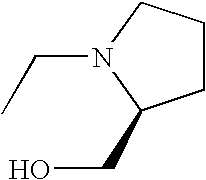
CCN1C(CO)CCC1
